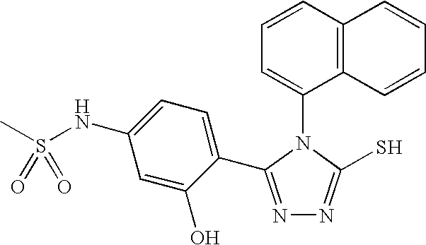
C1=CC2=C(C(N3C(S)=NN=C3C3=CC=C(NS(C)(=O)=O)C=C3O)=C1)C=CC=C2
